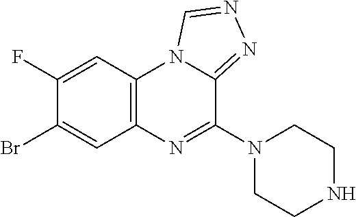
C1(F)=CC2=C(C=C1Br)N=C(N1CCNCC1)C1=NN=CN21
